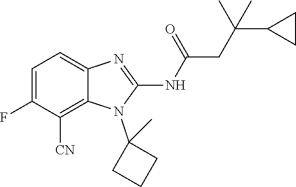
C1=C(F)C([CN])=C2C(=C1)N=C(NC(=O)CC(C1CC1)(C)C)N2C1(C)CCC1
